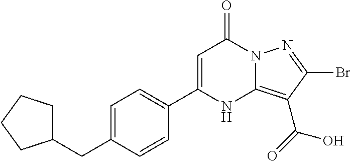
C1=C(CC2CCCC2)C=CC(C2=CC(=O)N3C(=C(C(=O)O)C(Br)=N3)N2)=C1
